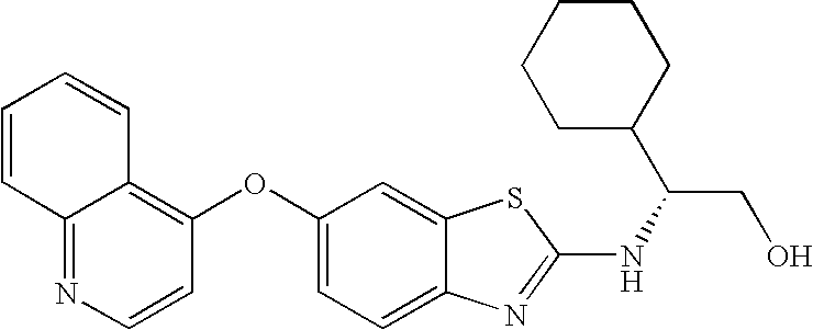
N1=C2C(=C(OC3=CC=C4C(=C3)SC(NC(CO)C3CCCCC3)=N4)C=C1)C=CC=C2
